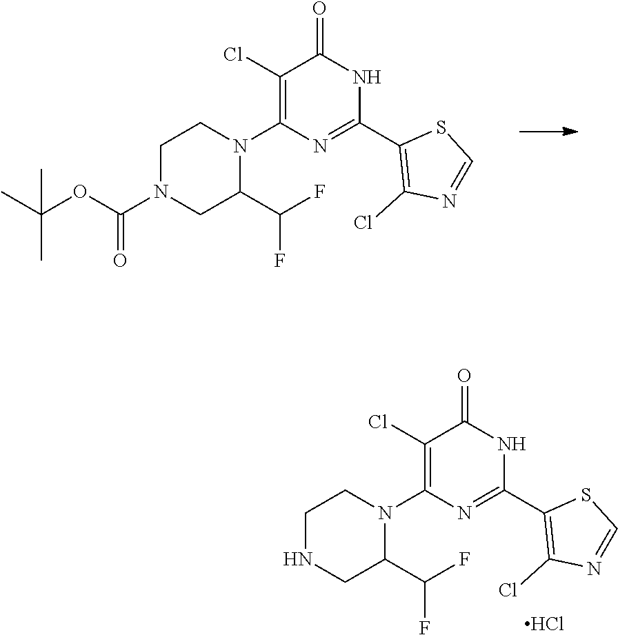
N1C(C2=C(Cl)N=CS2)=NC(N2CCN(C(OC(C)(C)C)=O)CC2C(F)F)=C(Cl)C1=O.N1C(C2=C(Cl)N=CS2)=NC(N2CCNCC2C(F)F)=C(Cl)C1=O.Cl
